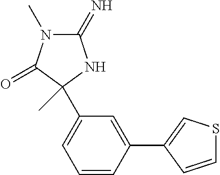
C1(=N)N(C)C(=O)C(C)(C2=CC=CC(C3=CSC=C3)=C2)N1
